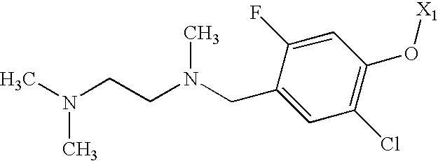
C(C1=CC(Cl)=C(O[X1])C=C1F)N(CCN(C)C)C
